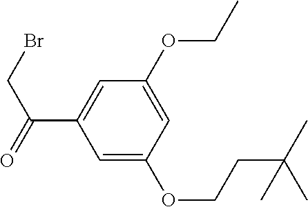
C1=C(OCCC(C)(C)C)C=C(OCC)C=C1C(=O)CBr
